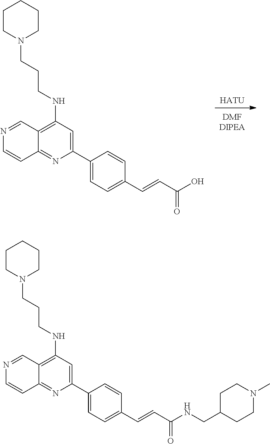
[HATU].C1(C2=CC(NCCCN3CCCCC3)=C3C(=N2)C=CN=C3)=CC=C(C=CC(O)=O)C=C1.C1(C2=CC(NCCCN3CCCCC3)=C3C(=N2)C=CN=C3)=CC=C(C=CC(NCC2CCN(C)CC2)=O)C=C1
